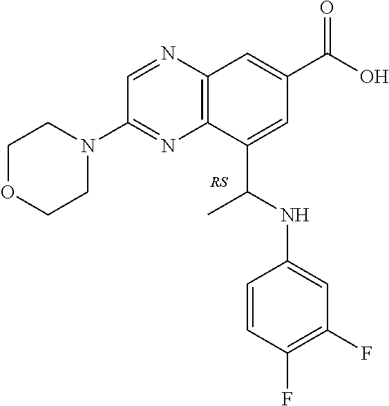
C12=C(C(C(NC3=CC(F)=C(F)C=C3)C)=CC(C(O)=O)=C1)N=C(N1CCOCC1)C=N2
